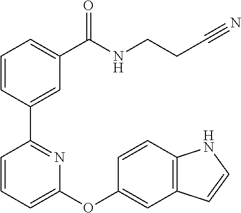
C1=CC(C2=NC(OC3=CC4=C(C=C3)NC=C4)=CC=C2)=CC(C(NCCC#N)=O)=C1
